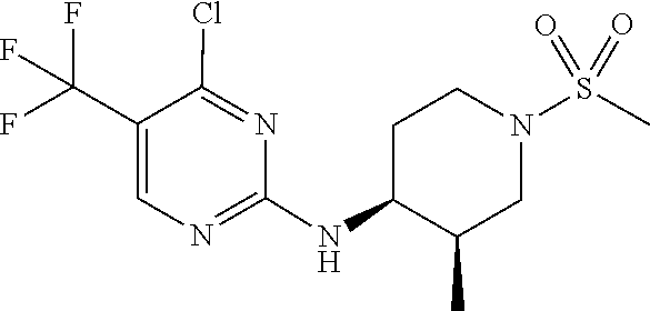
C1(NC2C(C)CN(S(=O)(=O)C)CC2)=NC=C(C(F)(F)F)C(Cl)=N1
